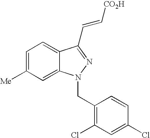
C1=C([Me])C=C2C(=C1)C(C=C[CO2H])=NN2CC1=C(Cl)C=C(Cl)C=C1
